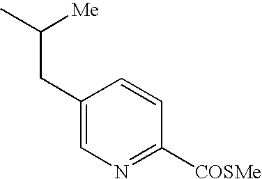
C1(CC(C)[Me])=CN=C([COSMe])C=C1
